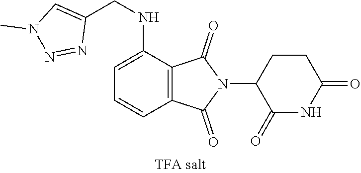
C1=C(NCC2=CN(C)N=N2)C2=C(C=C1)C(=O)N(C1C(=O)NC(=O)CC1)C2=O
